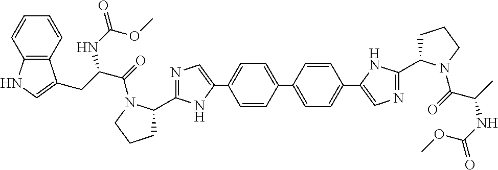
C1=CC(C2=CC=C(C3=CN=C(C4CCCN4C(=O)C(CC4=CNC5=C4C=CC=C5)NC(OC)=O)N3)C=C2)=CC=C1C1=CN=C(C2CCCN2C(=O)C(NC(=O)OC)C)N1
